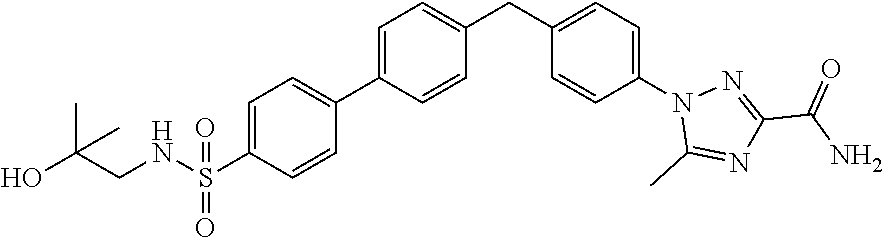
C1=C(S(NCC(O)(C)C)(=O)=O)C=CC(C2=CC=C(CC3=CC=C(N4C(C)=NC(C(N)=O)=N4)C=C3)C=C2)=C1
